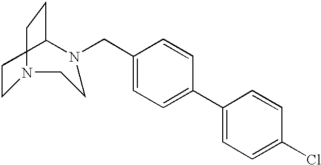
C1CN(CC2=CC=C(C3=CC=C(Cl)C=C3)C=C2)CCN(CC)C1
